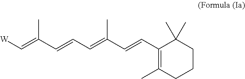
[W]C=C(C=CC=C(C=CC1=C(C)CCCC1(C)C)C)C
